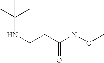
C(CC(N(OC)C)=O)NC(C)(C)C
